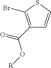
C1(C(O[R])=O)=C(Br)SC=C1
